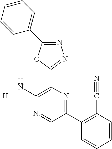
N1=C(C2=CC=CC=C2)OC(C2=C(N)N=CC(C3=C(C#N)C=CC=C3)=N2)=N1.[H]
